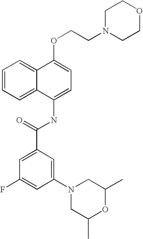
C1=CC=C2C(=C1)C(OCCN1CCOCC1)=CC=C2NC(C1=CC(F)=CC(N2CC(C)OC(C)C2)=C1)=O
